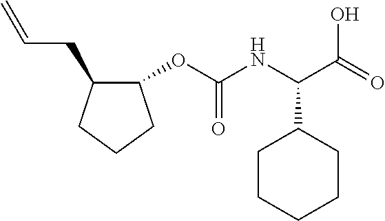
C1(OC(NC(C(=O)O)C2CCCCC2)=O)C(CC=C)CCC1
